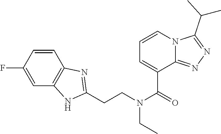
C1=CC(F)=CC2=C1N=C(CCN(C(=O)C1=CC=CN3C1=NN=C3C(C)C)CC)N2
